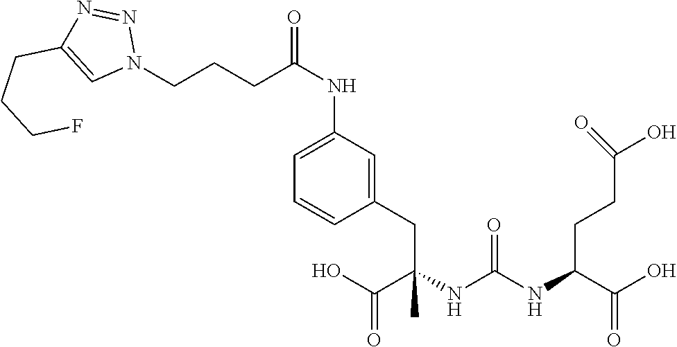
OC(C(NC(NC(C(O)=O)CCC(O)=O)=O)(CC1=CC(NC(=O)CCCN2N=NC(CCCF)=C2)=CC=C1)C)=O
